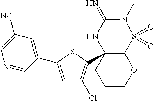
N1(C)C(=N)NC2(C3=C(Cl)C=C(C4=CC([NC])=CN=C4)S3)C(S1(=O)=O)OCCC2
